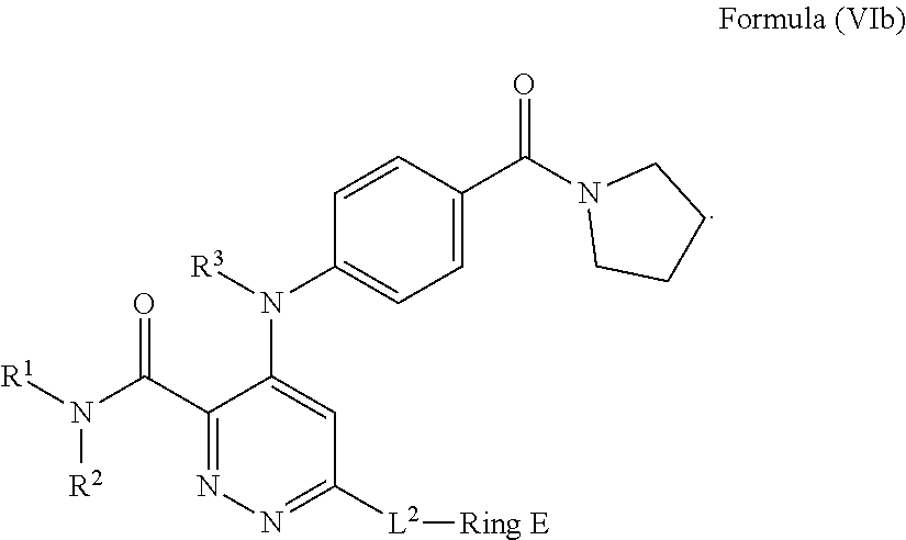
N([R2])(C(C1=NN=C([L2][Ring E])C=C1N([R3])C1=CC=C(C(N2CCCC2)=O)C=C1)=O)[R1]
